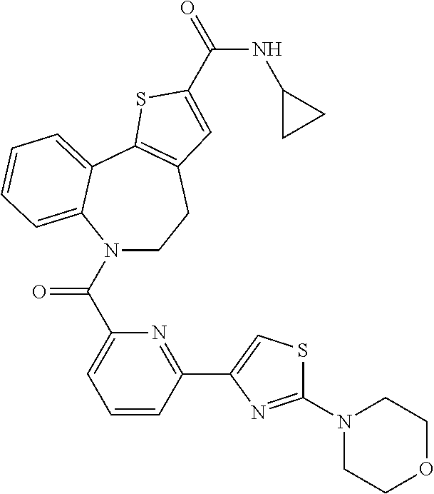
N1(C(C2=CC=CC(C3=CSC(N4CCOCC4)=N3)=N2)=O)CCC2=C(C3=CC=CC=C13)SC(C(=O)NC1CC1)=C2
